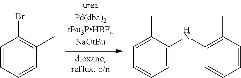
C1=CC=CC(C)=C1Br.C1=C(C)C(NC2=C(C)C=CC=C2)=CC=C1
